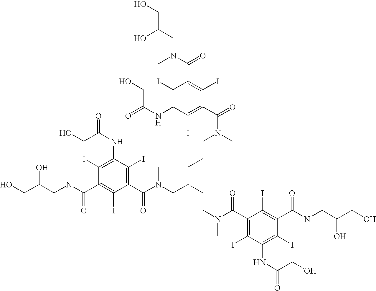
C1(I)=C(NC(=O)CO)C(I)=C(C(=O)N(C)CCCC(CCN(C)C(C2=C(I)C(NC(=O)CO)=C(I)C(C(=O)N(C)CC(CO)O)=C2I)=O)CN(C(C2=C(I)C(NC(=O)CO)=C(I)C(C(N(CC(CO)O)C)=O)=C2I)=O)C)C(I)=C1C(N(C)CC(CO)O)=O
